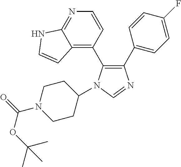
C1(C2=CC=C(F)C=C2)=C(C2=C3C(=NC=C2)NC=C3)N(C2CCN(C(=O)OC(C)(C)C)CC2)C=N1
